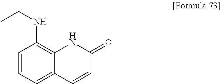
C1=CC=C2C(=C1NCC)NC(=O)C=C2
